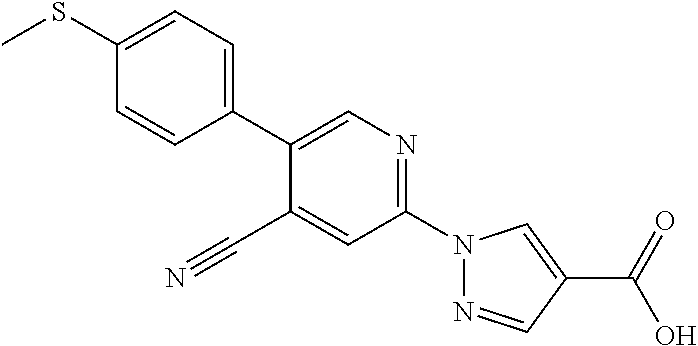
C1(C#N)=CC(N2N=CC(C(O)=O)=C2)=NC=C1C1=CC=C(SC)C=C1
